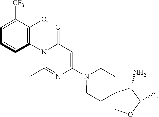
C1(N2C(=O)C=C(N3CCC4(CC3)COC(C)C4N)N=C2C)=C(Cl)C([CF3])=CC=C1
